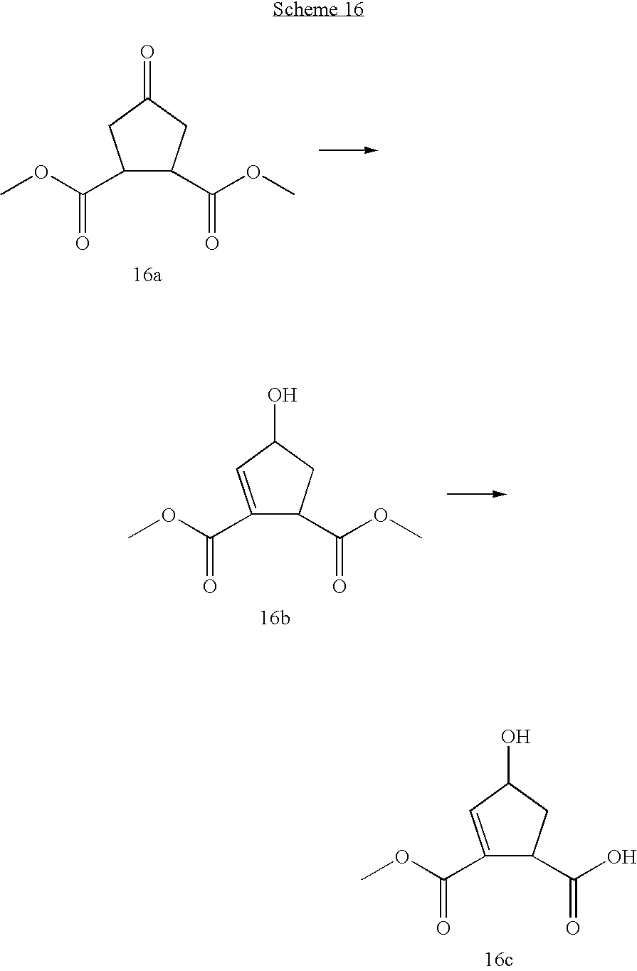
C1C(O)C=C(C(OC)=O)C1C(O)=O.C1(C(OC)=O)C(C(OC)=O)CC(=O)C1.C1C(O)C=C(C(OC)=O)C1C(OC)=O
